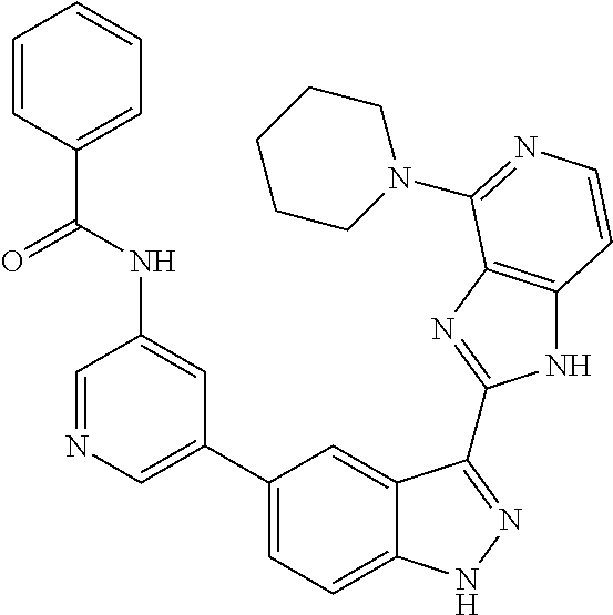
C1(C2=CN=CC(NC(=O)C3=CC=CC=C3)=C2)=CC=C2C(=C1)C(C1=NC3=C(N1)C=CN=C3N1CCCCC1)=NN2
